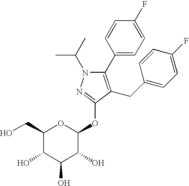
N1(C(C)C)C(C2=CC=C(F)C=C2)=C(CC2=CC=C(F)C=C2)C(OC2OC(CO)C(O)C(O)C2O)=N1
